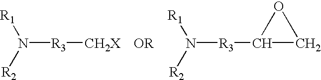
N([R3][CH2X])([R2])[R1].N([R3]C1CO1)([R2])[R1]
